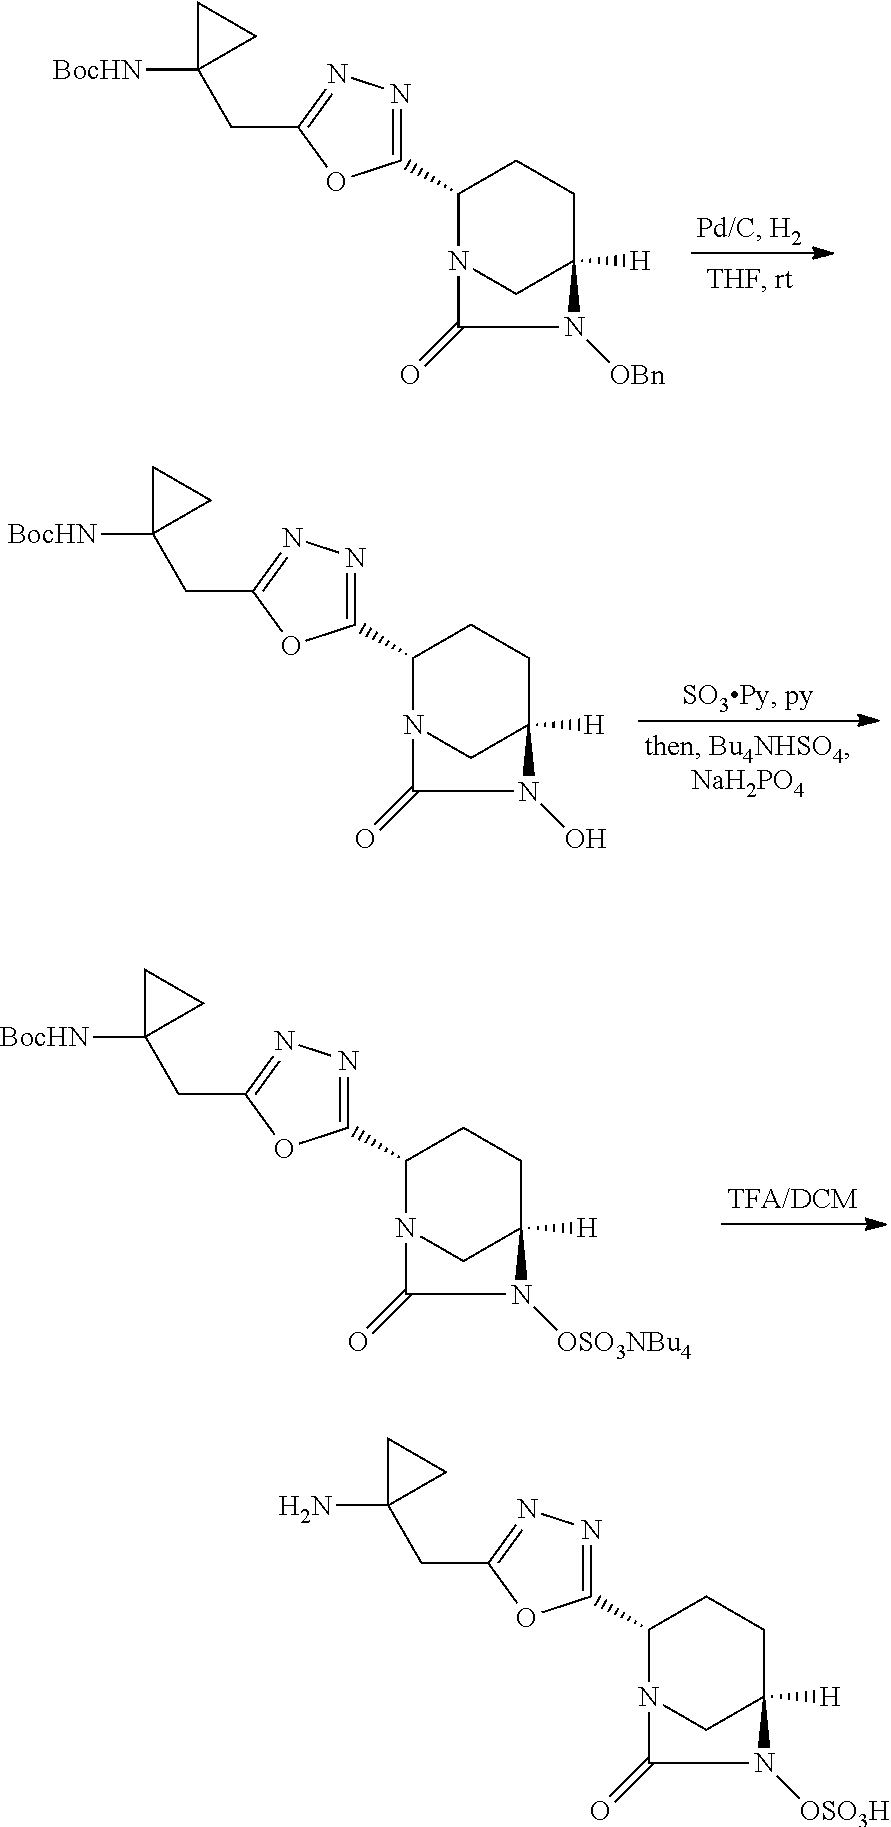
N12CC([H])(CCC1C1=NN=C(CC3([BocHN])CC3)O1)N([OBn])C2=O.N12CC([H])(CCC1C1=NN=C(CC3([BocHN])CC3)O1)N(O)C2=O.N12CC([H])(CCC1C1=NN=C(CC3([BocHN])CC3)O1)N([OSO3NBu4])C2=O.N12CC([H])(CCC1C1=NN=C(CC3(N)CC3)O1)N([OSO3H])C2=O
